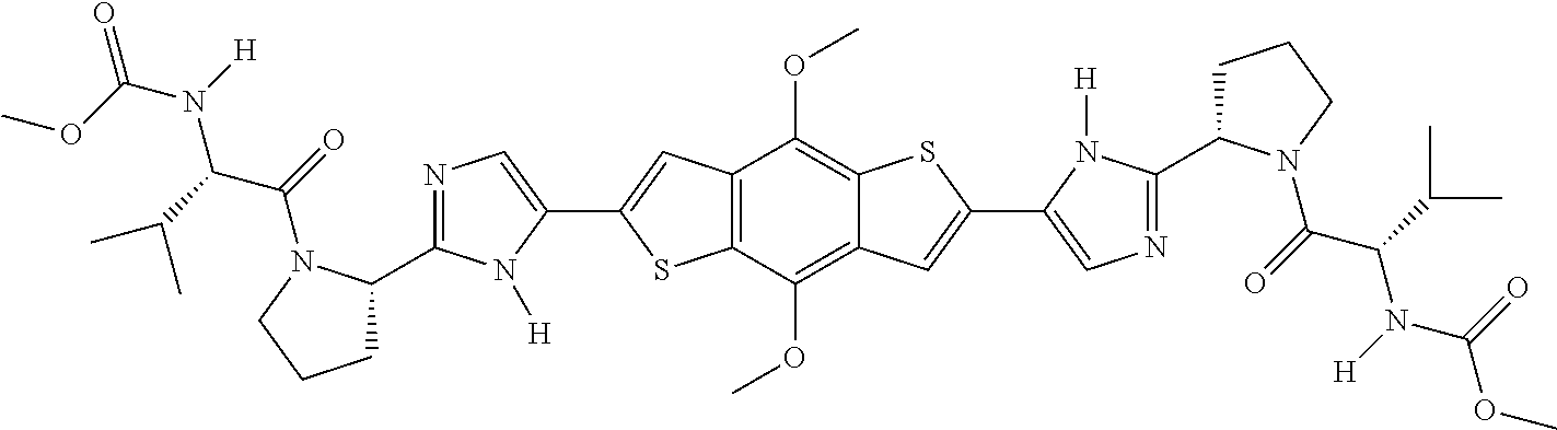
COC(N([H])C(C(C)C)C(=O)N1C(C2=NC=C(C3=CC4=C(S3)C(OC)=C3C(=C4OC)SC(C4=CN=C(C5CCCN5C(C(N(C(OC)=O)[H])C(C)C)=O)N4[H])=C3)N2[H])CCC1)=O
